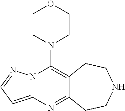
N1(C2=C3C(=NC4=CC=NN24)CCNCC3)CCOCC1
